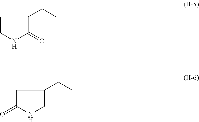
C1CNC(=O)C1CC.C1C(=O)NCC1CC
